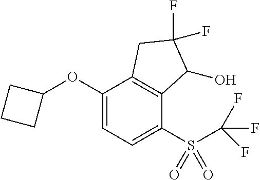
C1(OC2CCC2)=CC=C(S(C(F)(F)F)(=O)=O)C2=C1CC(F)(F)C2O
